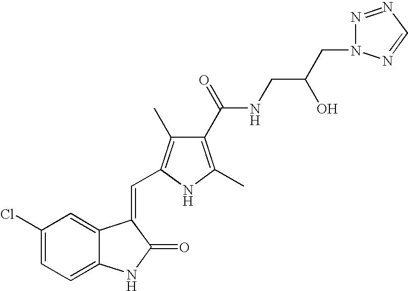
C1(Cl)=CC=C2C(=C1)C(=CC1=C(C)C(C(=O)NCC(O)CN3N=NC=N3)=C(C)N1)C(=O)N2
